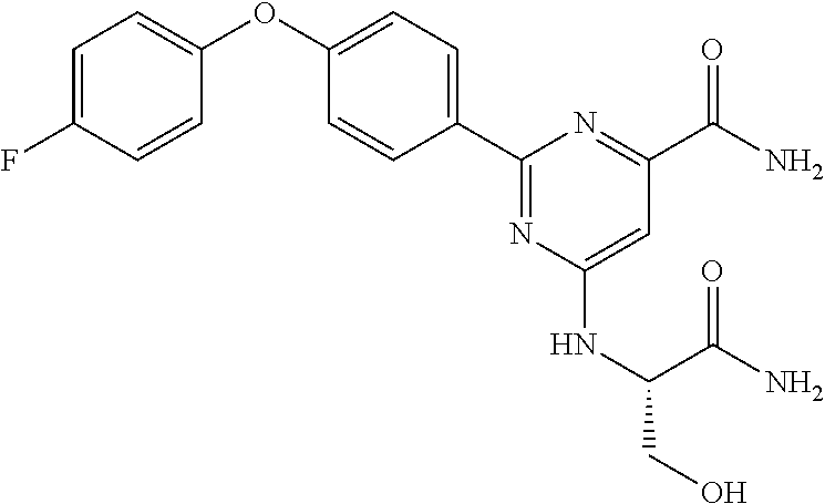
C1=C(F)C=CC(OC2=CC=C(C3=NC(NC(C(=O)N)CO)=CC(C(N)=O)=N3)C=C2)=C1
